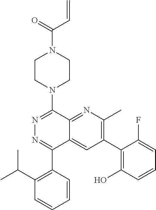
C12=NC(C)=C(C3=C(O)C=CC=C3F)C=C1C(C1=C(C(C)C)C=CC=C1)=NN=C2N1CCN(C(C=C)=O)CC1
